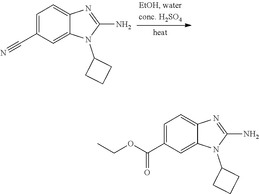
C1=C(C#N)C=C2C(=C1)N=C(N)N2C1CCC1.C1=C(C(OCC)=O)C=C2C(=C1)N=C(N)N2C1CCC1
